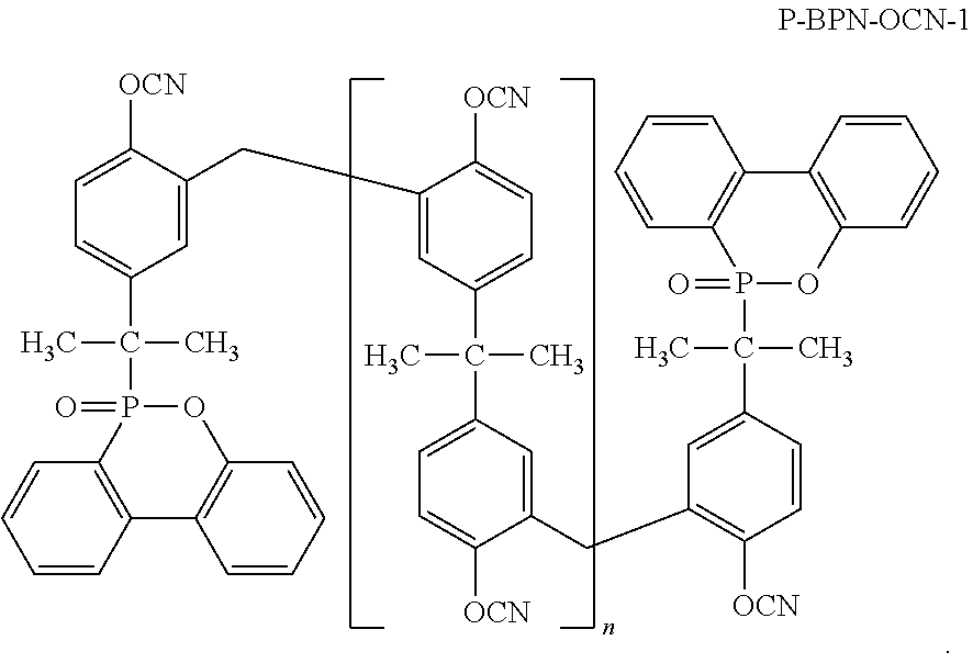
C1=C([OCN])C(CC2=CC(C(C)(C)C3=CC=C([OCN])C(CC4=C([OCN])C=CC(C(C)(C)P5(=O)OC6=C(C7=C5C=CC=C7)C=CC=C6)=C4)=C3)=CC=C2[OCN])=CC(C(C)(C)P2(=O)OC3=C(C4=C2C=CC=C4)C=CC=C3)=C1
